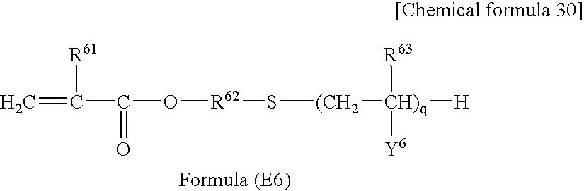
C=C(C(=O)O[R62]S[(CH2][CH)q]([H])([R63])[Y6])[R61]
